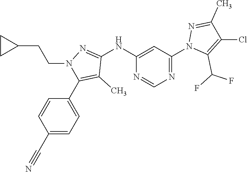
N1=C(N2C(C(F)F)=C(Cl)C(C)=N2)C=C(NC2=NN(CCC3CC3)C(C3=CC=C(C#N)C=C3)=C2C)N=C1
